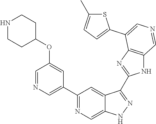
C1(C2=CN=CC(OC3CCNCC3)=C2)=NC=C2C(=C1)C(C1=NC3=C(N1)C=NC=C3C1=CC=C(C)S1)=NN2
